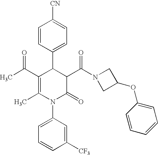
C1=CC(C2C(C(C)=O)=C(C)N(C3=CC=CC([CF3])=C3)C(=O)C2C(N2CC(OC3=CC=CC=C3)C2)=O)=CC=C1[CN]
